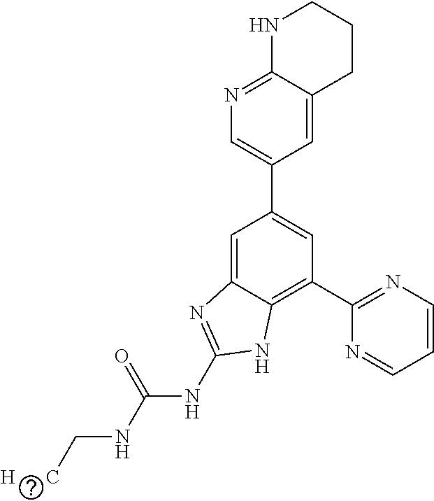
C1=C2C(=NC=C1C1=CC(C3=NC=CC=N3)=C3C(=C1)N=C(NC(NC[H      C])=O)N3)NCCC2
